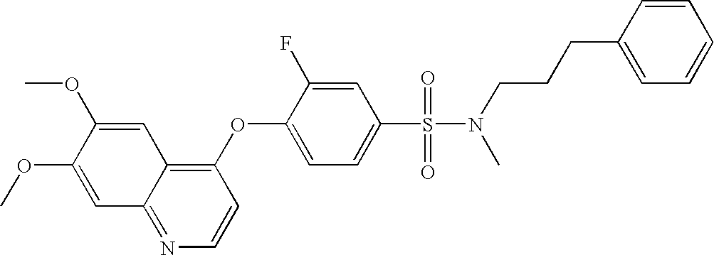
C1(OC2=CC=C(S(=O)(N(CCCC3=CC=CC=C3)C)=O)C=C2F)=C2C(=NC=C1)C=C(OC)C(OC)=C2
